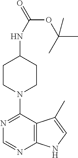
N1=C(N2CCC(NC(OC(C)(C)C)=O)CC2)C2=C(N=C1)NC=C2C
